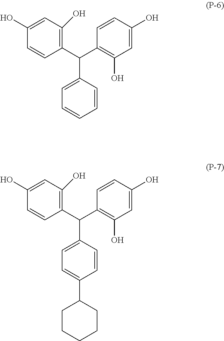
C1(O)=CC(O)=C(C(C2=C(O)C=C(O)C=C2)C2=CC=CC=C2)C=C1.C1(O)=CC(O)=C(C(C2=C(O)C=C(O)C=C2)C2=CC=C(C3CCCCC3)C=C2)C=C1
